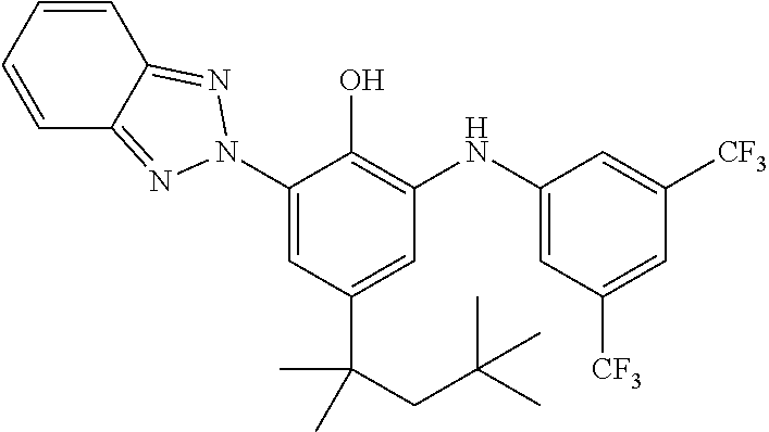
C1(N2N=C3C=CC=CC3=N2)=CC(C(CC(C)(C)C)(C)C)=CC(NC2=CC([CF3])=CC([CF3])=C2)=C1O
